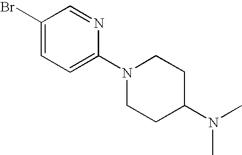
C1(Br)=CC=C(N2CCC(N(C)C)CC2)N=C1
